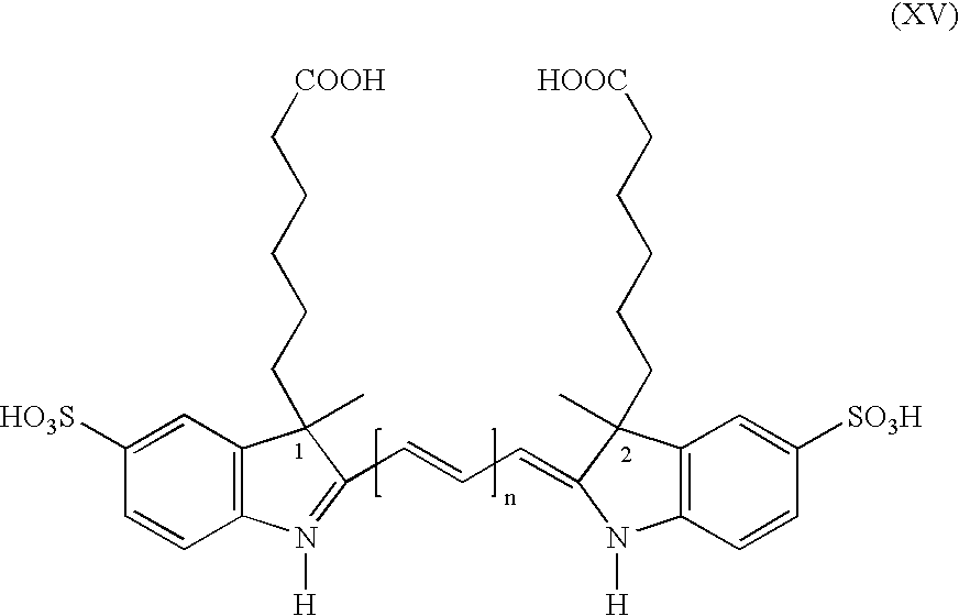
C1=CC2=C(C=C1[HO3S])C(C)(CCCCC[COOH])C(C=CC=C1N([H])C3=C(C1(C)CCCCC[HOOC])C=C([SO3H])C=C3)=N2[H]
